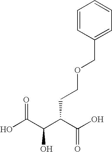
OC(C(C(C(O)=O)CCOCC1=CC=CC=C1)O)=O
